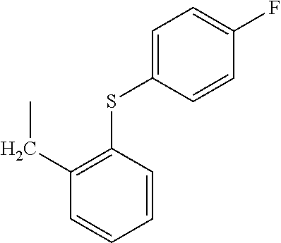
C1=CC(SC2=CC=C(F)C=C2)=C(CC)C=C1
